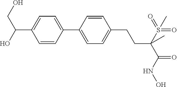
C1(C2=CC=C(C(CO)O)C=C2)=CC=C(CCC(C(=O)NO)(S(=O)(=O)C)C)C=C1
